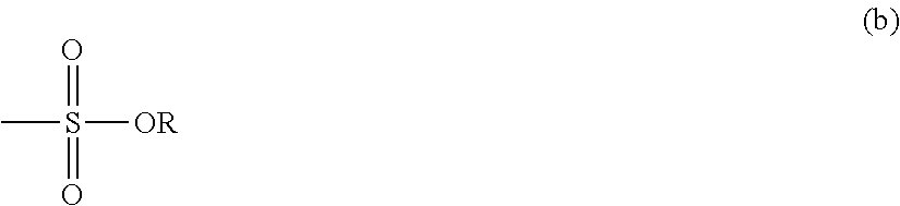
CS(=O)(=O)[OR]
